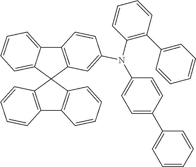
C12=C(C3(C4=CC=CC=C14)C1=C(C4=C3C=CC=C4)C=CC=C1)C=C(N(C1=C(C3=CC=CC=C3)C=CC=C1)C1=CC=C(C3=CC=CC=C3)C=C1)C=C2
